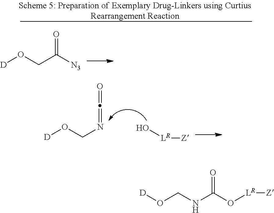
[N3]C(CO[D])=O.N(CO[D])=C=O.[Z][LR]O.[D]OCNC(O[LR][Z])=O
